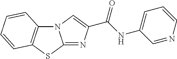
N12C3=C(SC1=NC(C(NC1=CC=CN=C1)=O)=C2)C=CC=C3
